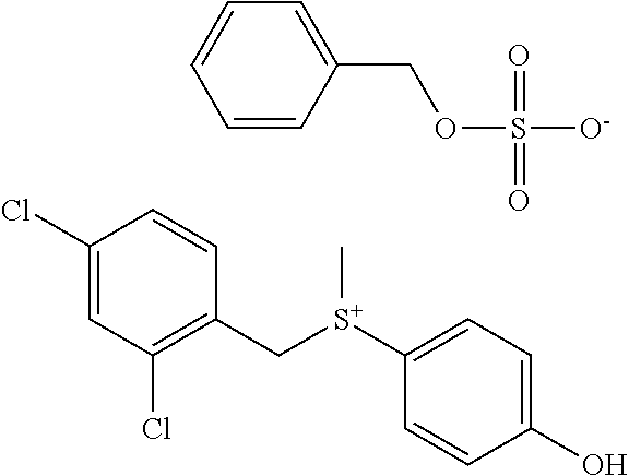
C1(Cl)=CC(Cl)=C(C[S+](C2=CC=C(O)C=C2)C)C=C1.C1=CC(COS([O-])(=O)=O)=CC=C1
